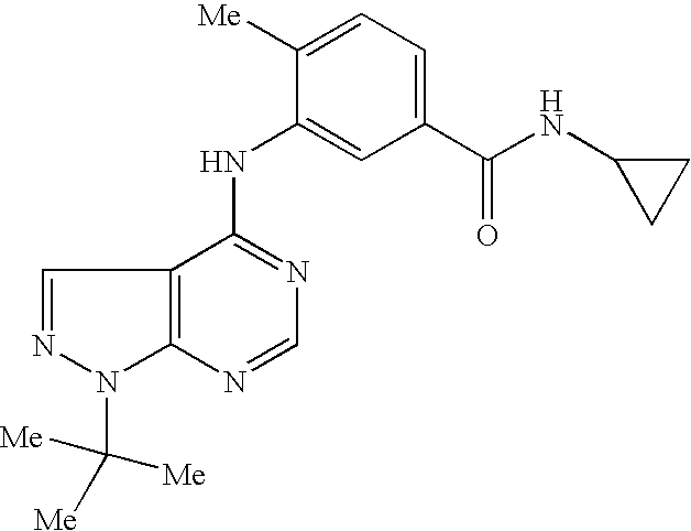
C12=C(C(NC3=CC(C(NC4CC4)=O)=CC=C3[Me])=NC=N1)C=NN2C([Me])([Me])[Me]
